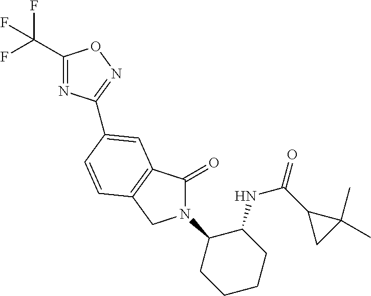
C1(C(F)(F)F)=NC(C2=CC3=C(CN(C4CCCCC4NC(=O)C4CC4(C)C)C3=O)C=C2)=NO1
